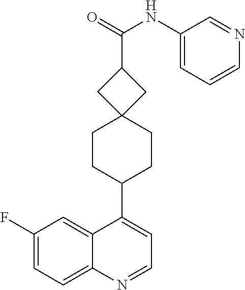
C1=NC2=CC=C(F)C=C2C(C2CCC3(CC2)CC(C(=O)NC2=CC=CN=C2)C3)=C1
